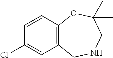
C12=C(C=CC(Cl)=C1)OC(C)(C)CNC2
